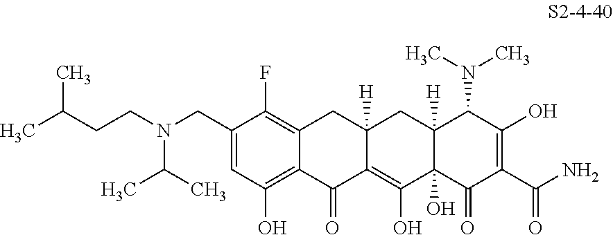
C1(CN(CCC(C)C)C(C)C)=CC(O)=C2C(=C1F)CC1([H])C(=C(O)C3(O)C([H])(C1)C(N(C)C)C(O)=C(C(N)=O)C3=O)C2=O
